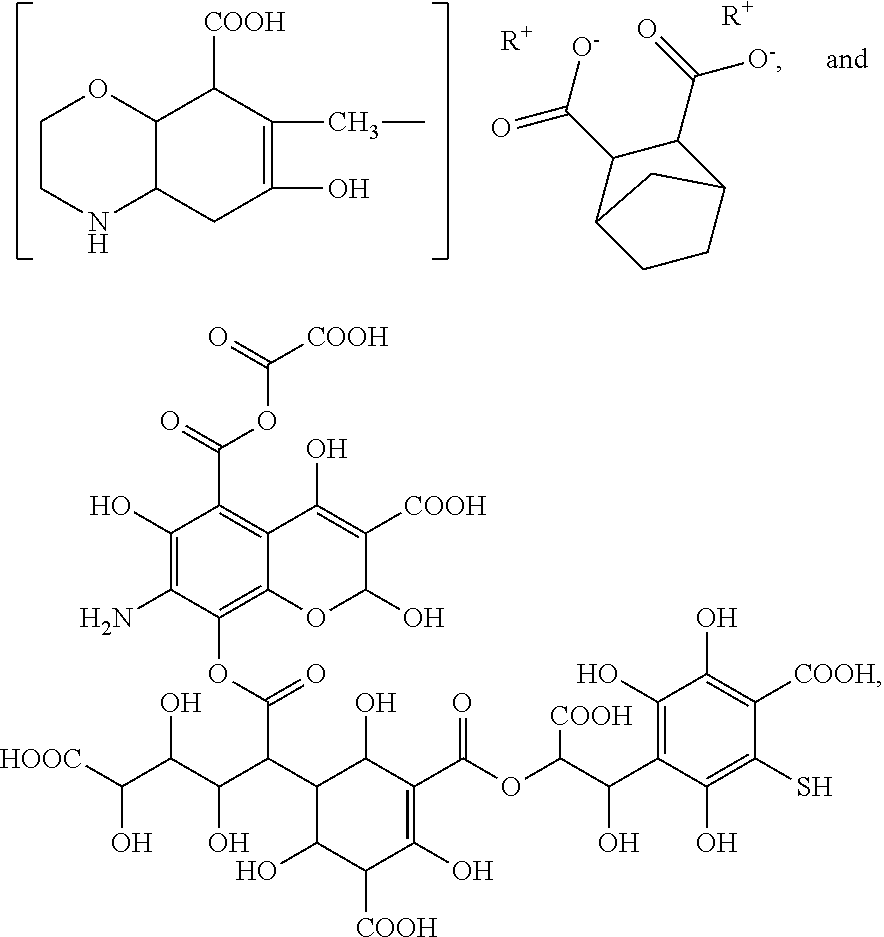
C1CNC2C(O1)C([COOH])C(CC)=C(O)C2.C1(C([O-])=O)C(C([O-])=O)C2CCC1C2.[R+].[R+].C1(O)=C(N)C(OC(=O)C(C(O)C(O)C([HOOC])O)C2C(O)C([COOH])C(O)=C(C(OC(C(C3=C(O)C(O)=C([COOH])C(S)=C3O)O)[COOH])=O)C2O)=C2C(=C1C(OC(=O)[COOH])=O)C(O)=C([COOH])C(O)O2
